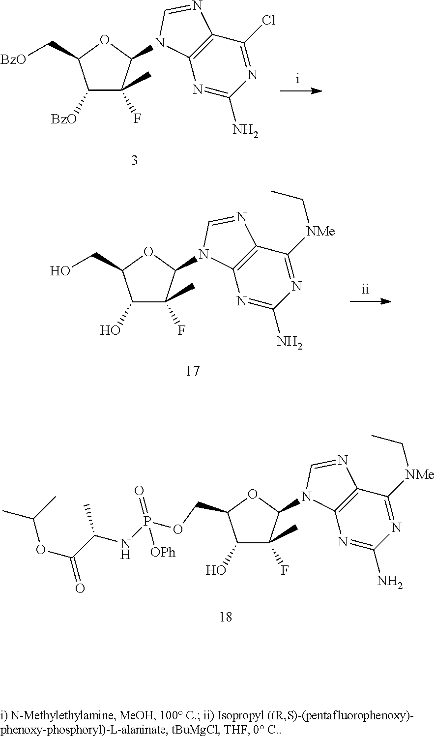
C1([BzO])C(C)(F)C(N2C3=C(C(Cl)=NC(N)=N3)N=C2)OC1C[BzO].C1(O)C(C)(F)C(N2C3=C(C([NMe]CC)=NC(N)=N3)N=C2)OC1CO.C1(O)C(C)(F)C(N2C3=C(C([NMe]CC)=NC(N)=N3)N=C2)OC1COP(NC(C(OC(C)C)=O)C)([OPh])=O
